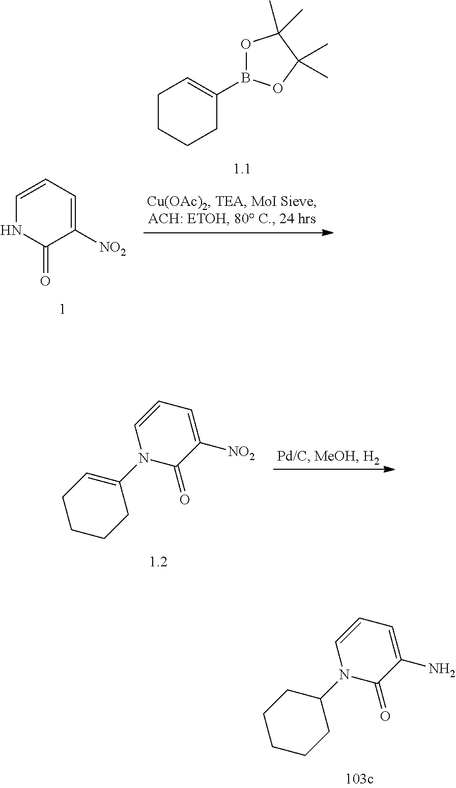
C1([NO2])=CC=CN(C2=CCCCC2)C1=O.C1([NO2])=CC=CNC1=O.C1CCCC(B2OC(C)(C)C(C)(C)O2)=C1.C1(N)=CC=CN(C2CCCCC2)C1=O
